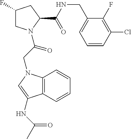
C1(F)CN(C(CN2C3=C(C=CC=C3)C(NC(C)=O)=C2)=O)C(C(NCC2=CC=CC(Cl)=C2F)=O)C1
